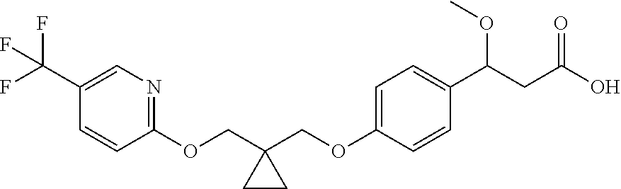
C1(OCC2(COC3=CC=C(C(CC(O)=O)OC)C=C3)CC2)=NC=C(C(F)(F)F)C=C1
